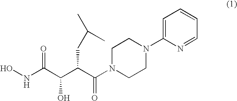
ONC(C(C(C(N1CCN(C2=CC=CC=N2)CC1)=O)CC(C)C)O)=O
